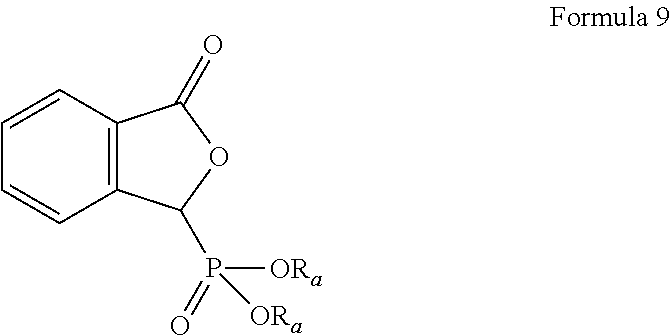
C1=CC2=C(C=C1)C(=O)OC2P(=O)([ORa])[ORa]
